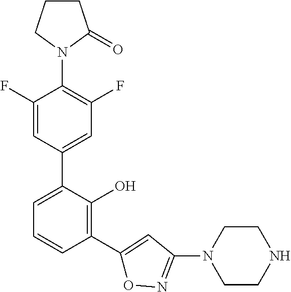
C1(F)=CC(C2=CC=CC(C3=CC(N4CCNCC4)=NO3)=C2O)=CC(F)=C1N1C(=O)CCC1
